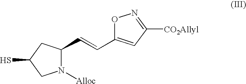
N1([Alloc])C(C=CC2=CC([CO2Allyl])=NO2)CC(S)C1
